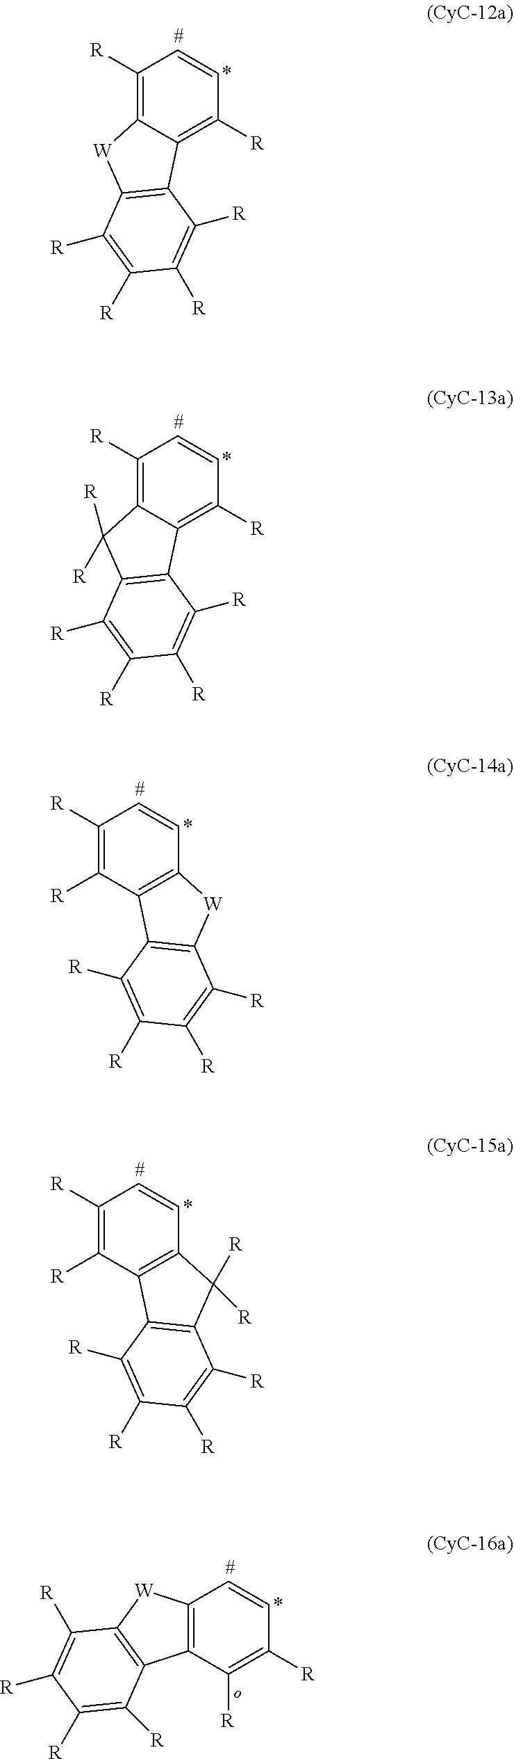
C1([R])=C2C(=C([R])C=C1)C1=C([W]2)C([R])=C([R])C([R])=C1[R].C1([R])=C2C(=C([R])C=C1)C1=C(C2([R])[R])C([R])=C([R])C([R])=C1[R].C1([R])=C([R])C2=C(C=C1)[W]C1=C2C([R])=C([R])C([R])=C1[R].C1([R])=C([R])C2=C(C=C1)C([R])([R])C1=C2C([R])=C([R])C([R])=C1[R].C12=C(C([R])=C([R])C=C1)C1=C([W]2)C([R])=C([R])C([R])=C1[R]
